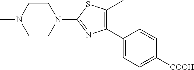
CN1CCN(C2=NC(C3=CC=C([COOH])C=C3)=C(C)S2)CC1
